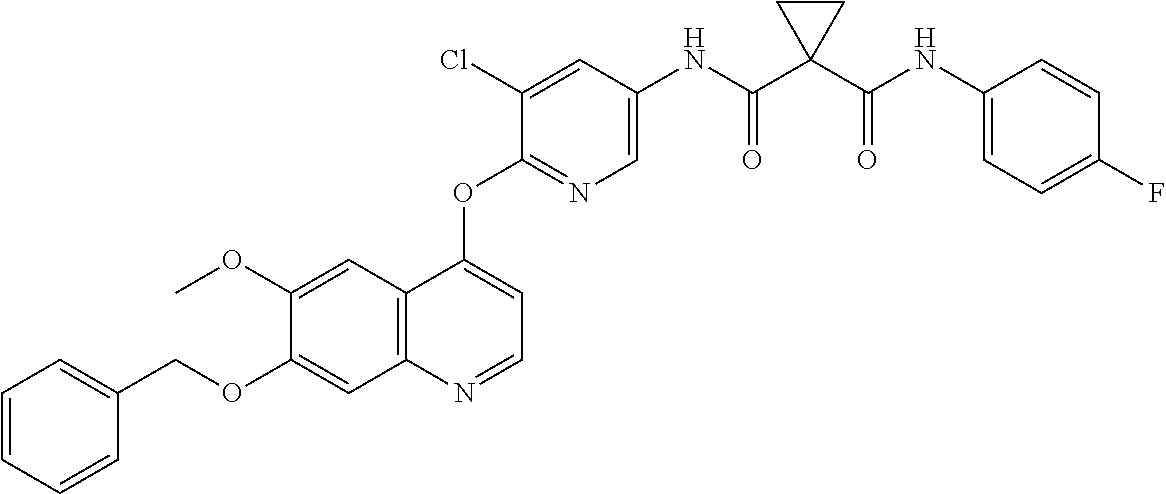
C1=C(OC)C(OCC2=CC=CC=C2)=CC2=C1C(OC1=NC=C(NC(C3(C(NC4=CC=C(F)C=C4)=O)CC3)=O)C=C1Cl)=CC=N2
